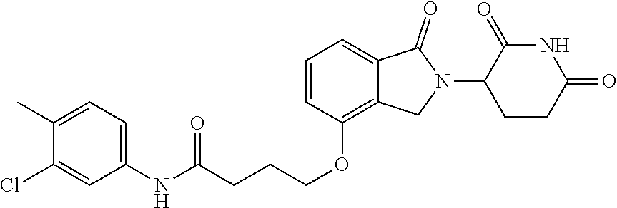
C(CCCOC1=C2C(=CC=C1)C(=O)N(C1CCC(=O)NC1=O)C2)(NC1=CC=C(C)C(Cl)=C1)=O
